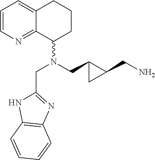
C1=CN=C2C(=C1)CCCC2N(CC1C(CN)C1)CC1=NC2=C(N1)C=CC=C2
